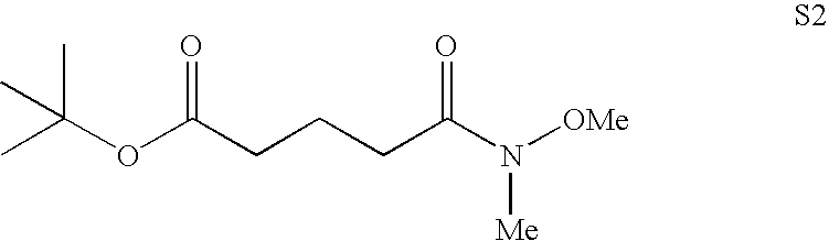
CC(OC(CCCC(N([OMe])[Me])=O)=O)(C)C
